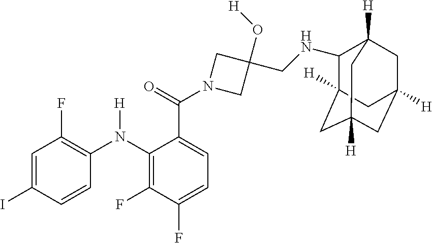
C1=C(I)C=CC(N(C2=C(F)C(F)=CC=C2C(=O)N2CC(O[H])(CNC3C4([H])CC5([H])CC([H])(CC3([H])C5)C4)C2)[H])=C1F
